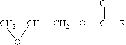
C1C(COC([R])=O)O1
